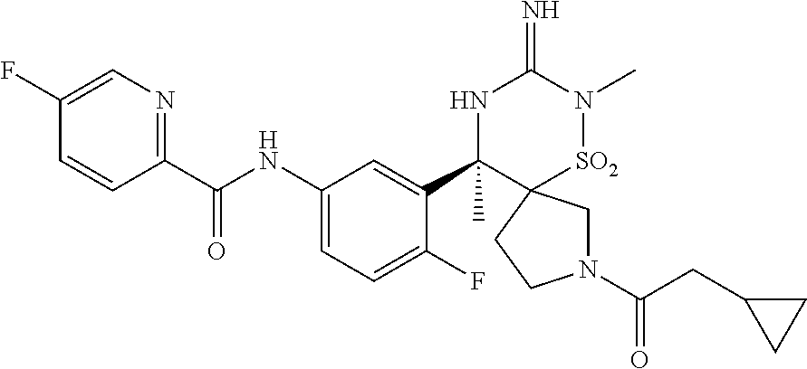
C1(F)=CN=C(C(NC2=CC=C(F)C(C3(C)NC(=N)N(C)[SO2]C34CN(C(=O)CC3CC3)CC4)=C2)=O)C=C1
